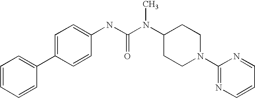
C1=CC=CC(C2=CC=C(NC(N(C3CCN(C4=NC=CC=N4)CC3)C)=O)C=C2)=C1
